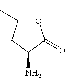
O1C(C)(C)CC(N)C1=O
